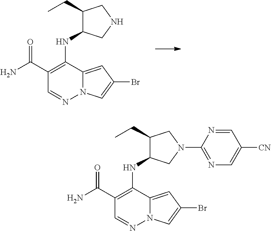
NC(C1=C(NC2C(CC)CNC2)C2=CC(Br)=CN2N=C1)=O.NC(C1=C(NC2C(CC)CN(C3=NC=C([CN])C=N3)C2)C2=CC(Br)=CN2N=C1)=O
